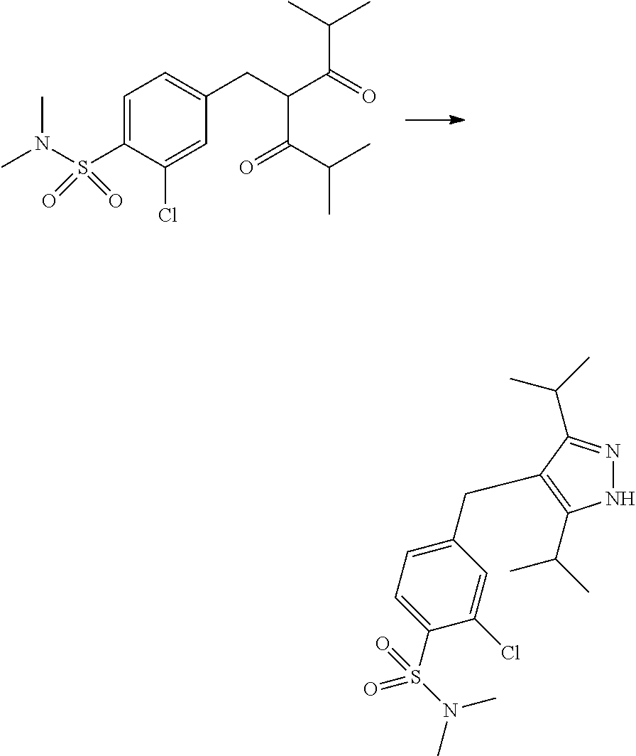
C1=C(S(N(C)C)(=O)=O)C(Cl)=CC(CC(C(=O)C(C)C)C(=O)C(C)C)=C1.N1N=C(C(C)C)C(CC2=CC=C(S(N(C)C)(=O)=O)C(Cl)=C2)=C1C(C)C
